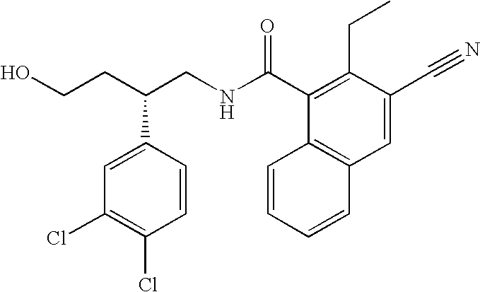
C(CC(CNC(=O)C1=C(CC)C(C#N)=CC2=C1C=CC=C2)C1=CC(Cl)=C(Cl)C=C1)O
